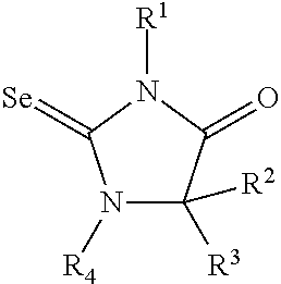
N1([R4])C([R3])([R2])C(=O)N([R1])C1=[Se]
